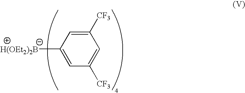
C1([CF3])=CC([H(OEt2)2B])=CC([CF3])=C1
